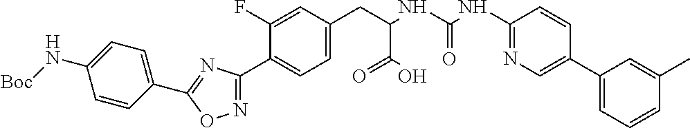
C1=C(F)C(C2=NOC(C3=CC=C(N[Boc])C=C3)=N2)=CC=C1CC(C(=O)O)NC(=O)NC1=NC=C(C2=CC=CC(C)=C2)C=C1
